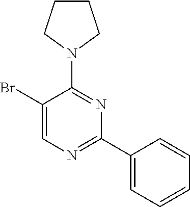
C1CCN(C2=NC(C3=CC=CC=C3)=NC=C2Br)C1
